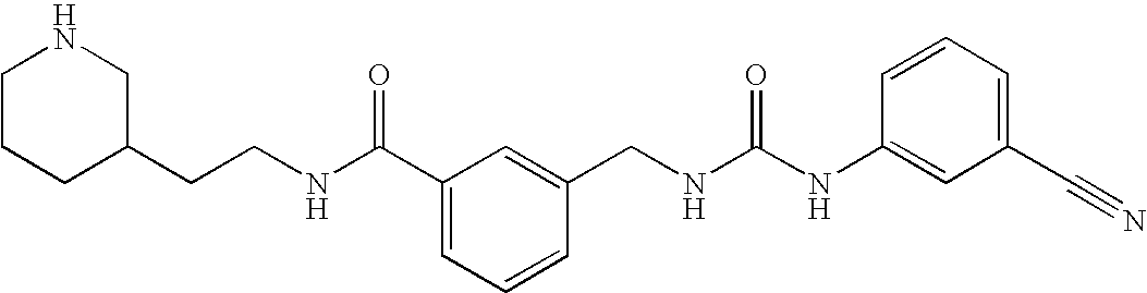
C1CNCC(CCNC(C2=CC=CC(CNC(NC3=CC(C#N)=CC=C3)=O)=C2)=O)C1
